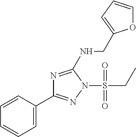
C1=CC(C2=NN(S(CC)(=O)=O)C(NCC3=CC=CO3)=N2)=CC=C1
